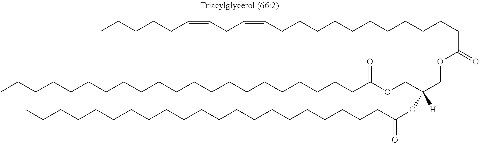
C(CCCCCCCCCCCCCCC(OCC(COC(CCCCCCCCCCCC=CCC=CCCCCC)=O)([H])OC(=O)CCCCCCCCCCCCCCCCCCCCC)=O)CCCCCC
